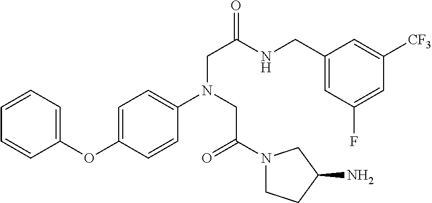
C1=CC=C(OC2=CC=C(N(CC(=O)N3CCC(N)C3)CC(NCC3=CC(F)=CC([CF3])=C3)=O)C=C2)C=C1
